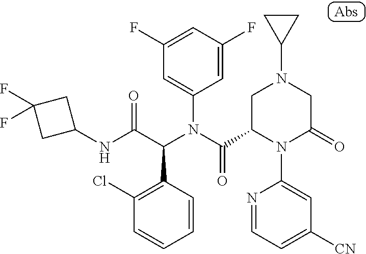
C1(NC(C(N(C(=O)C2N(C3=CC([CN])=CC=N3)C(=O)CN(C3CC3)C2)C2=CC(F)=CC(F)=C2)C2=C(Cl)C=CC=C2)=O)CC(F)(F)C1
